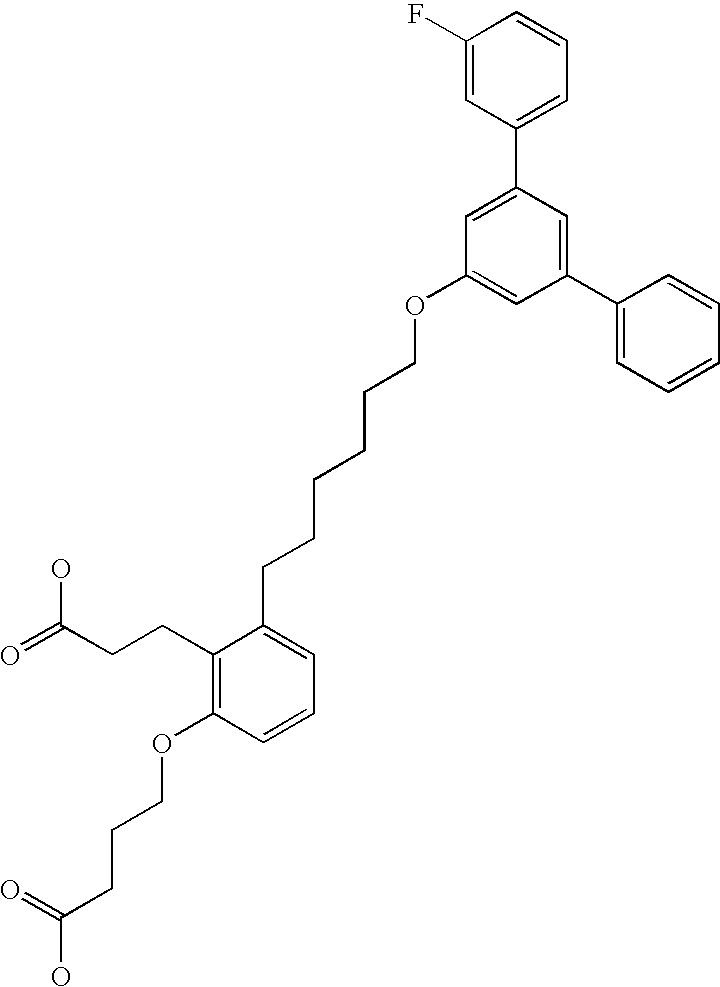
C1(C2=CC(OCCCCCCC3=CC=CC(OCCCC(O)=O)=C3CCC(=O)O)=CC(C3=CC=CC=C3)=C2)=CC=CC(F)=C1
